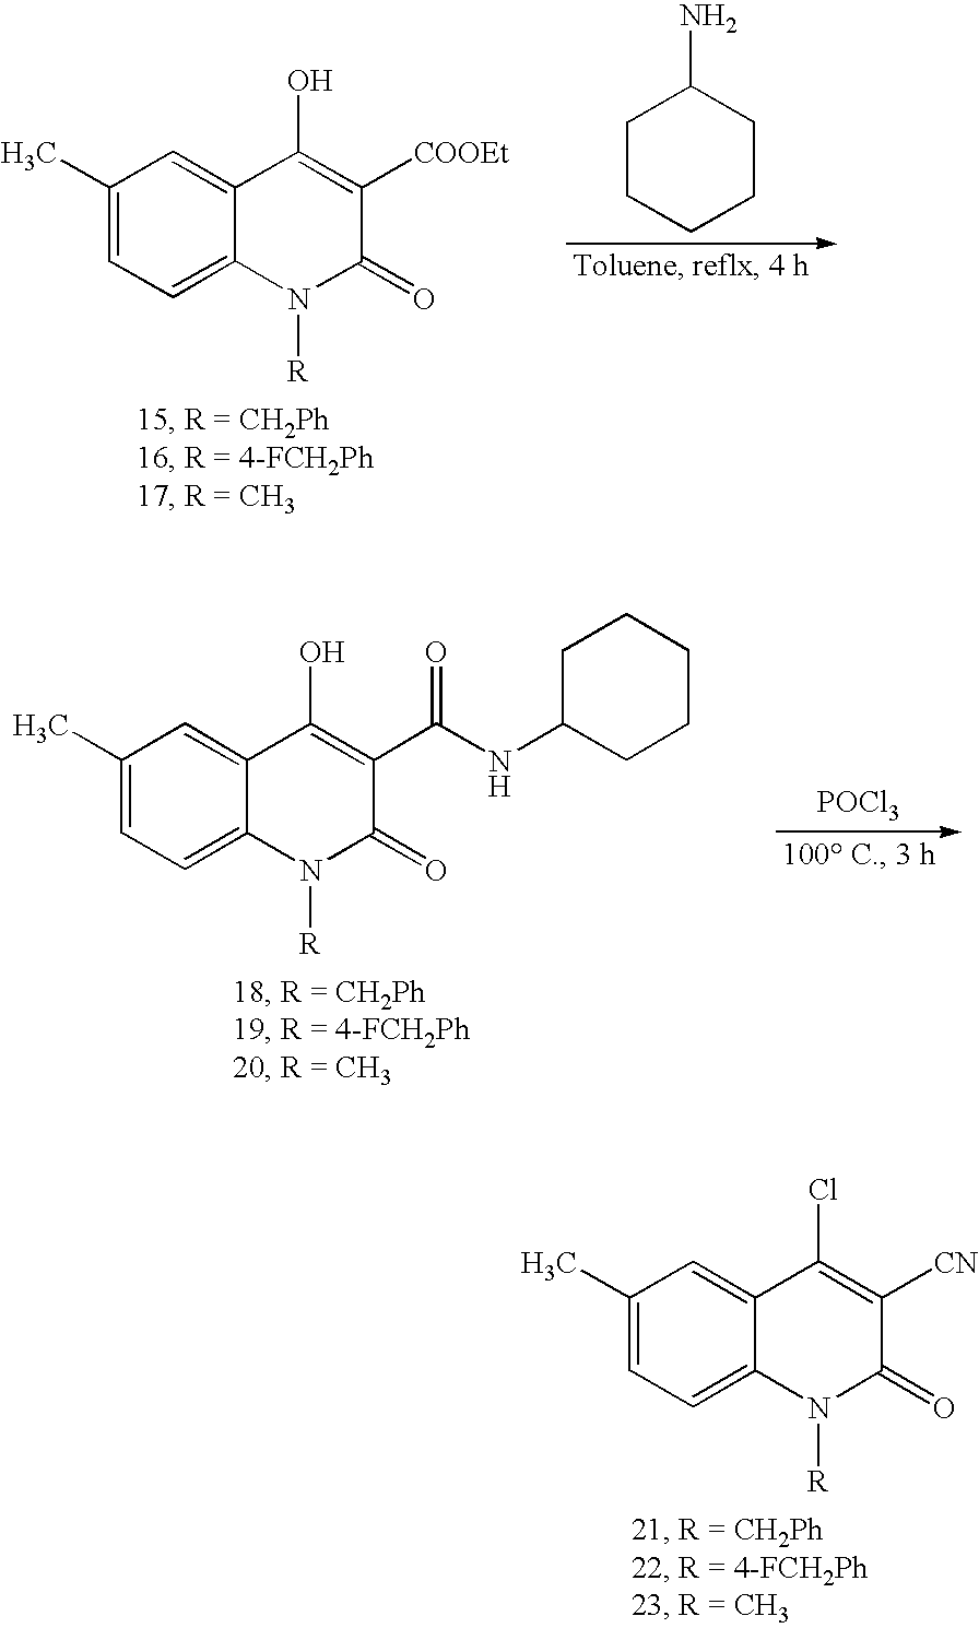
C1CCCCC1N.C1(C)=CC=C2C(=C1)C(O)=C([COOEt])C(=O)N2[R].[POCl3].C1(O)=C(C(NC2CCCCC2)=O)C(=O)N([R])C2=CC=C(C)C=C12.C1(C)=CC=C2C(=C1)C(Cl)=C([CN])C(=O)N2[R]
